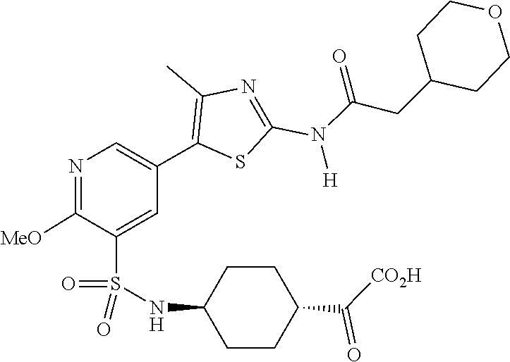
C(N(C1=NC(C)=C(C2=CN=C([MeO])C(S(=O)(=O)NC3CCC(C(=O)[CO2H])CC3)=C2)S1)[H])(=O)CC1CCOCC1
